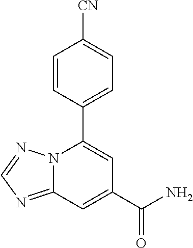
C12=NC=NN1C(C1=CC=C([CN])C=C1)=CC(C(N)=O)=C2
